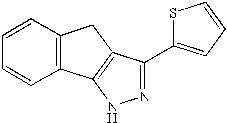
C1=CC2=C(C=C1)C1=C(C2)C(C2=CC=CS2)=NN1
